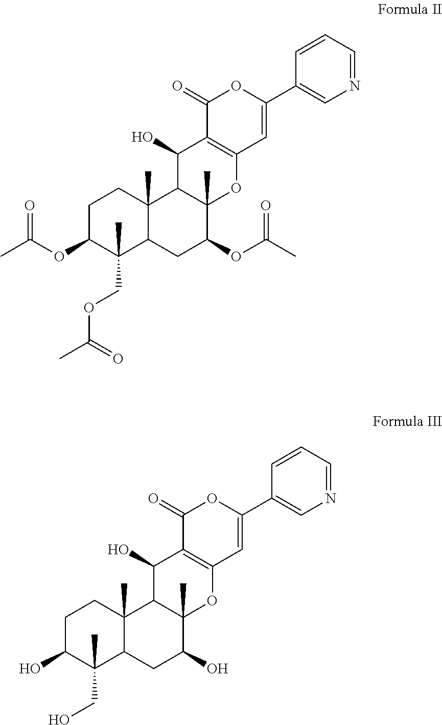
C1C(OC(C)=O)C(C)(COC(C)=O)C2C(C)(C1)C1C(C)(C(OC(C)=O)C2)OC2=C(C1O)C(=O)OC(C1=CN=CC=C1)=C2.C1C(O)C(C)(CO)C2C(C)(C1)C1C(C)(C(O)C2)OC2=C(C1O)C(=O)OC(C1=CN=CC=C1)=C2
